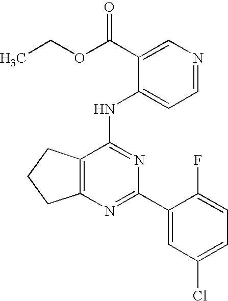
C12=C(CCC1)C(NC1=CC=NC=C1C(=O)OCC)=NC(C1=CC(Cl)=CC=C1F)=N2
